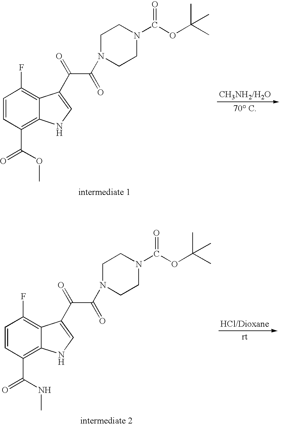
C1=CC(C(=O)OC)=C2C(=C1F)C(C(=O)C(=O)N1CCN(C(OC(C)(C)C)=O)CC1)=CN2.C1=CC(C(=O)NC)=C2C(=C1F)C(C(=O)C(=O)N1CCN(C(OC(C)(C)C)=O)CC1)=CN2
